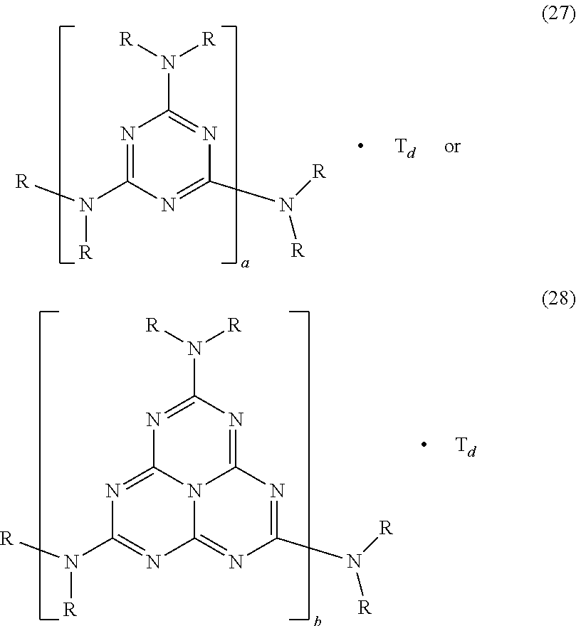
N12C3=NC(N([R])[R])=NC1=NC(N([R])[R])=NC2=NC(N([R])[R])=N3.N1=C(N([R])[R])N=C(N([R])[R])N=C1N([R])[R]
